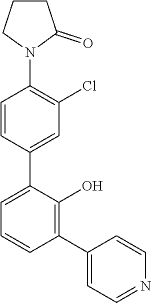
C1=CC(C2=CC=CC(C3=CC=NC=C3)=C2O)=CC(Cl)=C1N1C(=O)CCC1
